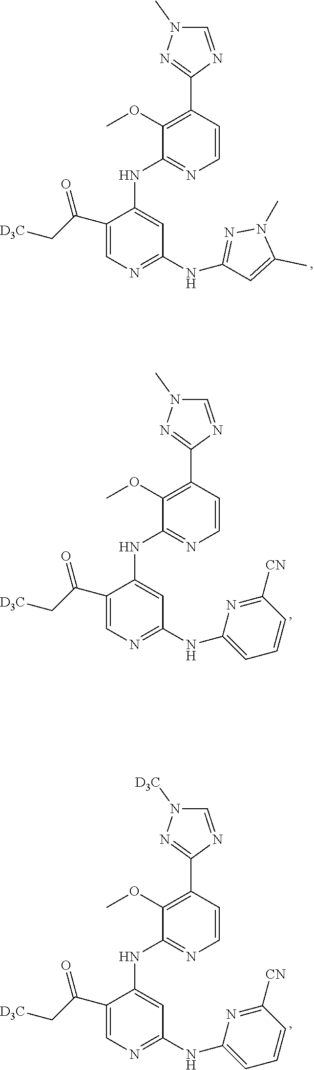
C1(C2=NN(C)C=N2)=C(OC)C(NC2=CC(NC3=NN(C)C(C)=C3)=NC=C2C(C[D3C])=O)=NC=C1.C1(C2=NN(C)C=N2)=C(OC)C(NC2=CC(NC3=CC=CC([CN])=N3)=NC=C2C(C[D3C])=O)=NC=C1.C1(C2=NN([D3C])C=N2)=C(OC)C(NC2=CC(NC3=CC=CC([CN])=N3)=NC=C2C(C[D3C])=O)=NC=C1
